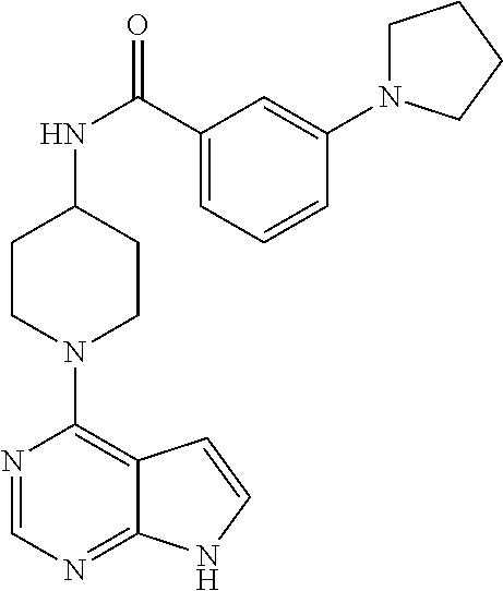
N1=CN=C2C(=C1N1CCC(NC(=O)C3=CC=CC(N4CCCC4)=C3)CC1)C=CN2
